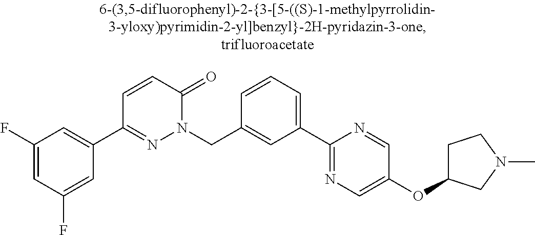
C1(F)=CC(F)=CC(C2=NN(CC3=CC(C4=NC=C(OC5CCN(C)C5)C=N4)=CC=C3)C(=O)C=C2)=C1
